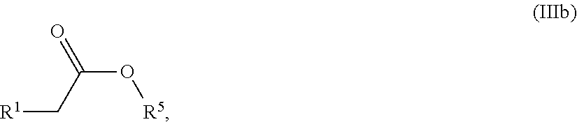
[R1]CC(O[R5])=O
